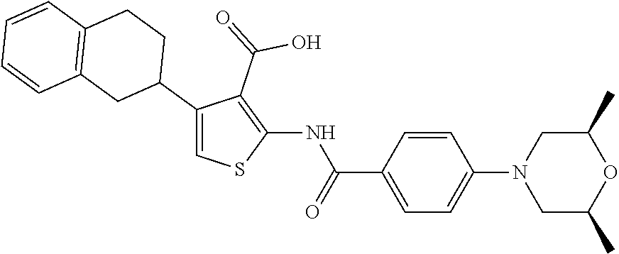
C1(C2CCC3=C(C2)C=CC=C3)=CSC(NC(C2=CC=C(N3CC(C)OC(C)C3)C=C2)=O)=C1C(=O)O
